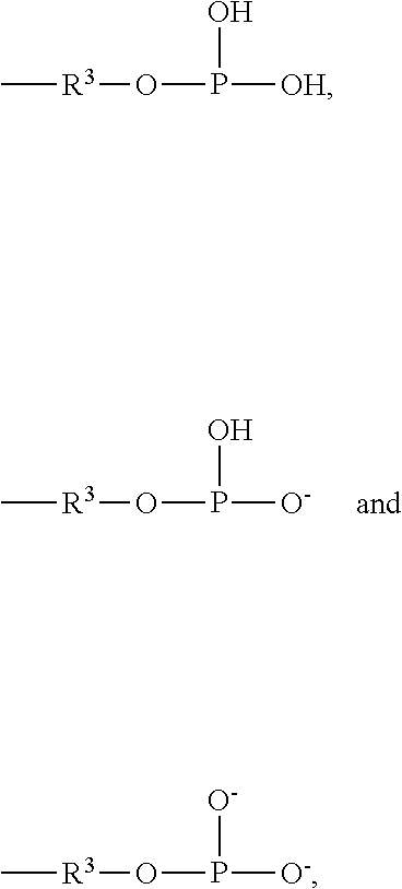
C[R3]OP([O-])O.C[R3]OP([OH])O.C[R3]OP([O-])[O-]
